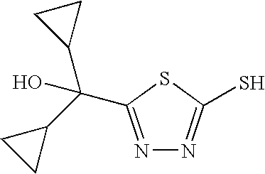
N1=C(C(C2CC2)(C2CC2)O)SC(S)=N1
